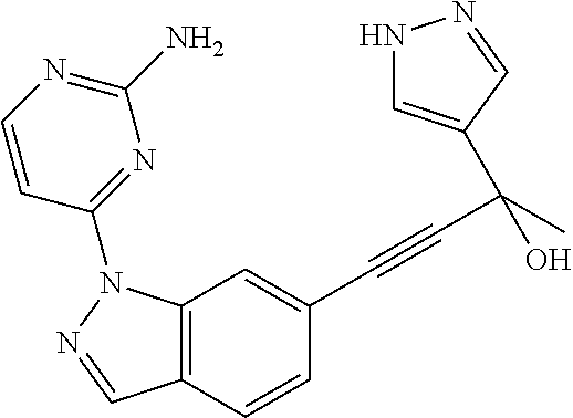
C12=C(C=CC(C#CC(O)(C)C3=CNN=C3)=C1)C=NN2C1=NC(N)=NC=C1
